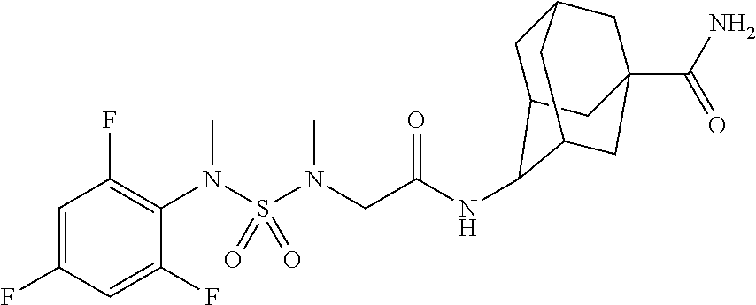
C1=C(F)C=C(F)C(N(S(N(C)CC(NC2C3CC4CC(C(N)=O)(CC2C4)C3)=O)(=O)=O)C)=C1F
